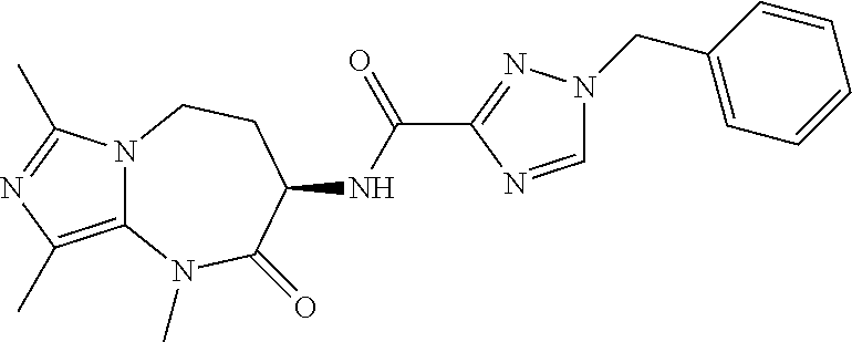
N12C(=C(C)N=C1C)N(C)C(=O)C(NC(C1=NN(CC3=CC=CC=C3)C=N1)=O)CC2
